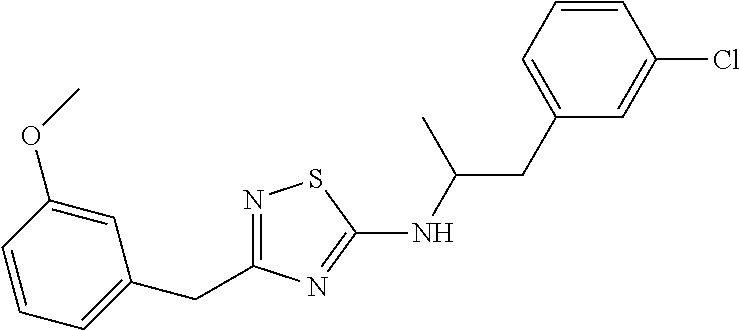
N1=C(CC2=CC=CC(OC)=C2)N=C(NC(CC2=CC=CC(Cl)=C2)C)S1
